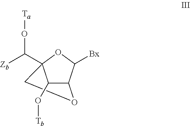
C1OC2C(O[Tb])C1(C([Zb])O[Ta])OC2[Bx]
